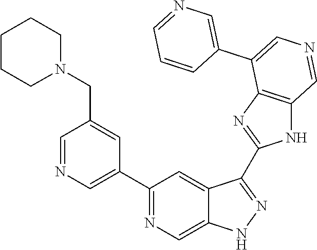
C1(C2=CN=CC(CN3CCCCC3)=C2)=NC=C2C(=C1)C(C1=NC3=C(N1)C=NC=C3C1=CN=CC=C1)=NN2
